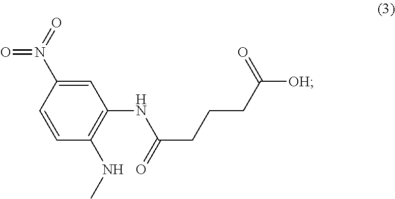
C1=C(N(=O)=O)C=CC(NC)=C1NC(=O)CCCC(=O)[OH]
